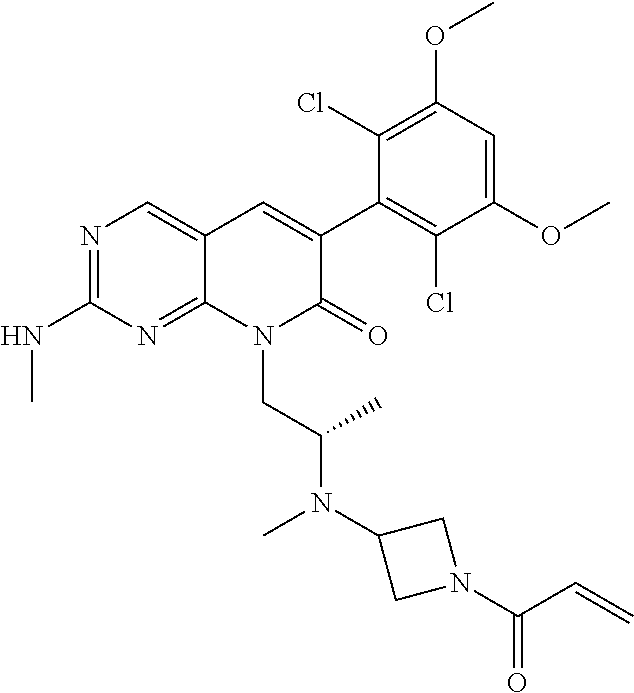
C1(NC)=NC=C2C(=N1)N(CC(N(C1CN(C(C=C)=O)C1)C)C)C(=O)C(C1=C(Cl)C(OC)=CC(OC)=C1Cl)=C2
